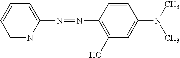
C1=NC(N=NC2=C(O)C=C(N(C)C)C=C2)=CC=C1
